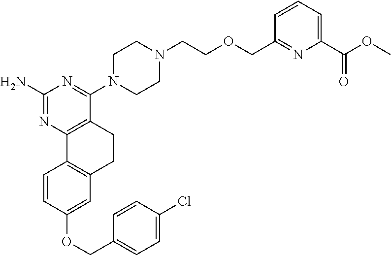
C1(N)=NC2=C(C(N3CCN(CCOCC4=NC(C(OC)=O)=CC=C4)CC3)=N1)CCC1=C2C=CC(OCC2=CC=C(Cl)C=C2)=C1
